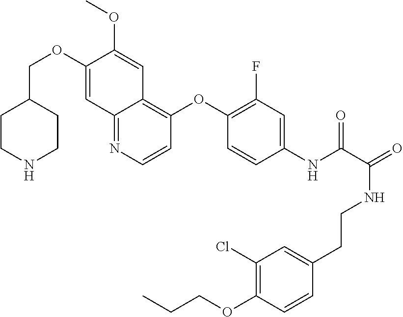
C1CNCCC1COC1=CC2=NC=CC(OC3=C(F)C=C(NC(=O)C(NCCC4=CC(Cl)=C(OCCC)C=C4)=O)C=C3)=C2C=C1OC
